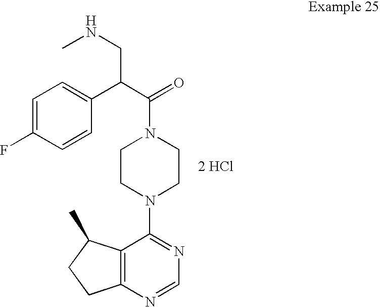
[2 HCl].C12=C(N=CN=C1N1CCN(C(=O)C(C3=CC=C(F)C=C3)CNC)CC1)CCC2C
